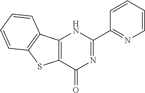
C1(C2=NC(=O)C3=C(N2)C2=C(S3)C=CC=C2)=NC=CC=C1
